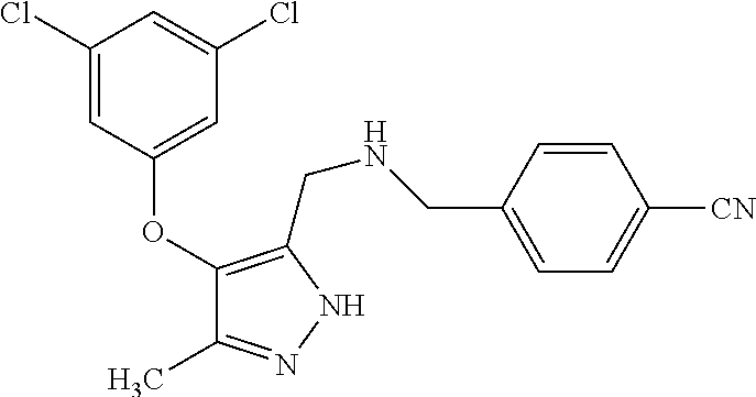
C1(Cl)=CC(OC2=C(CNCC3=CC=C([CN])C=C3)NN=C2C)=CC(Cl)=C1
